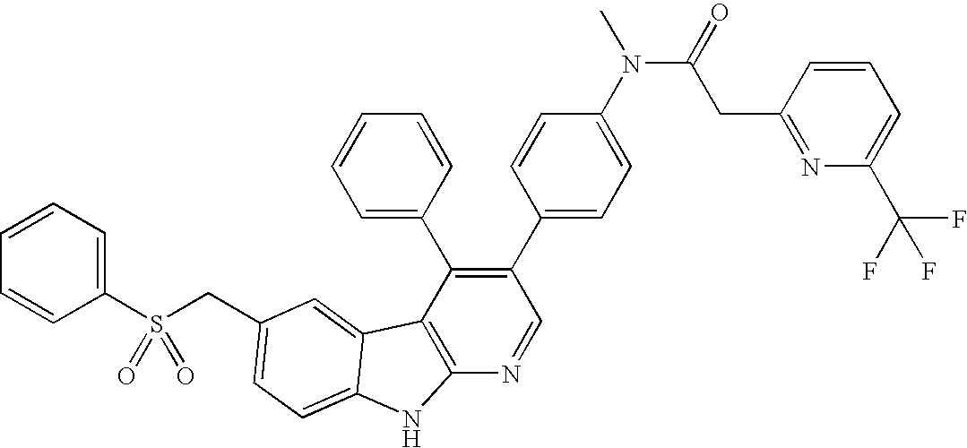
C(C1=CC=C2C(=C1)C1=C(N=CC(C3=CC=C(N(C(=O)CC4=NC(C(F)(F)F)=CC=C4)C)C=C3)=C1C1=CC=CC=C1)N2)S(C1=CC=CC=C1)(=O)=O
